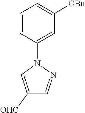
C1([OHC])=CN(C2=CC([OBn])=CC=C2)N=C1
